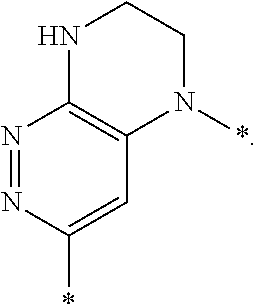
N1=NC(*)=CC2=C1NCCN2*
